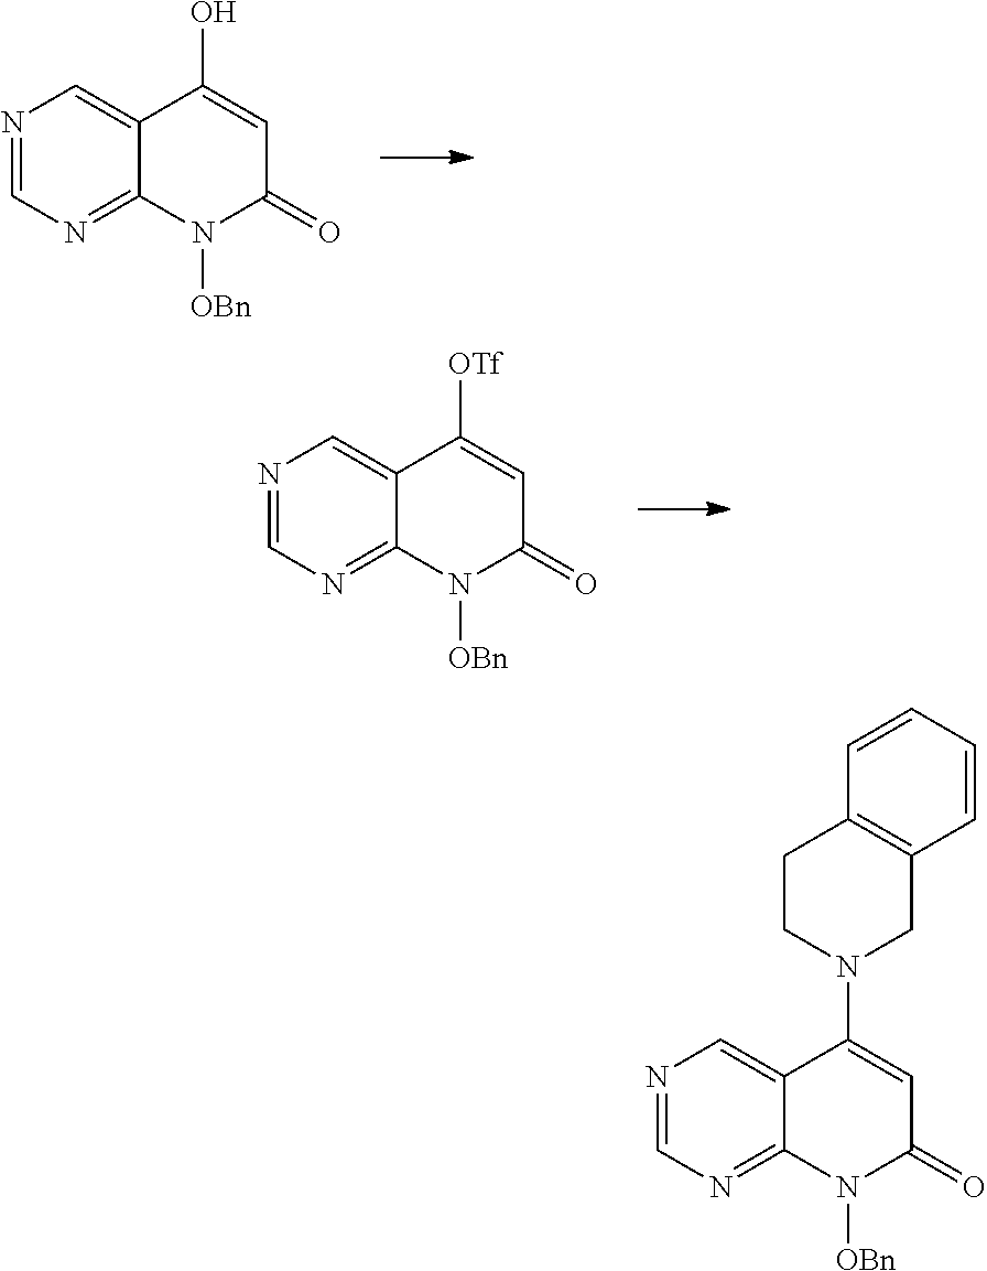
N1=CN=C2C(=C1)C(O)=CC(=O)N2[OBn].N1=CN=C2C(=C1)C([OTf])=CC(=O)N2[OBn].N1=CN=C2C(=C1)C(N1CC3=C(CC1)C=CC=C3)=CC(=O)N2[OBn]
